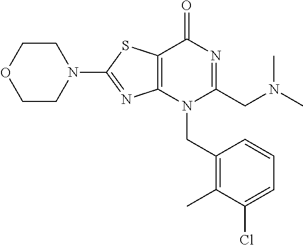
C1CN(C2=NC3=C(S2)C(=O)N=C(CN(C)C)N3CC2=C(C)C(Cl)=CC=C2)CCO1
